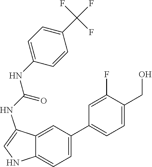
C1=C(F)C(CO)=CC=C1C1=CC=C2C(=C1)C(NC(=O)NC1=CC=C(C(F)(F)F)C=C1)=CN2
